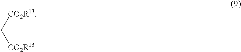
[CO2R13]C[CO2R13]
